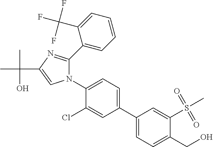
C1(C2=CC=C(CO)C(S(C)(=O)=O)=C2)=CC=C(N2C(C3=CC=CC=C3C(F)(F)F)=NC(C(C)(O)C)=C2)C(Cl)=C1
